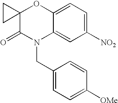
C12=CC=C([NO2])C=C1N(CC1=CC=C([OMe])C=C1)C(=O)C1(O2)CC1
